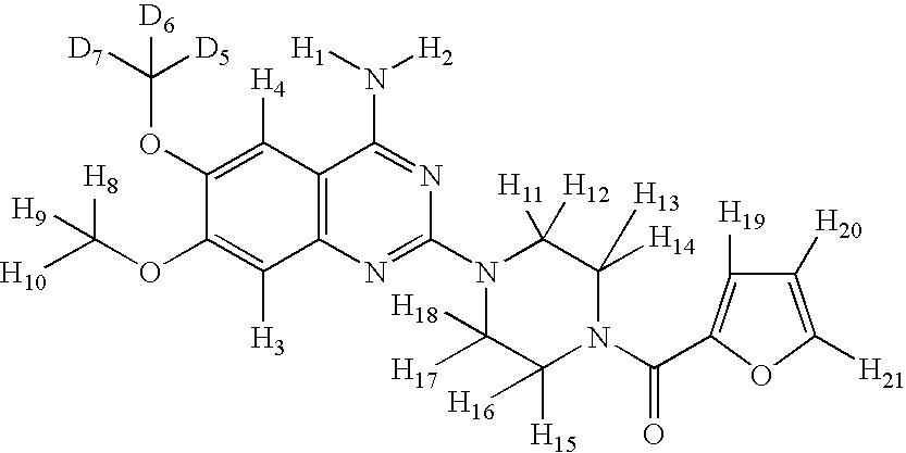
C12=C(N=C(N3C([H18])([H17])C([H15])([H16])N(C(=O)C4=C([H19])C([H20])=C([H21])O4)C([H13])([H14])C3([H11])[H12])N=C1N([H1])[H2])C([H3])=C(OC([H10])([H8])[H9])C(OC([D7])([D5])[D6])=C2[H4]
